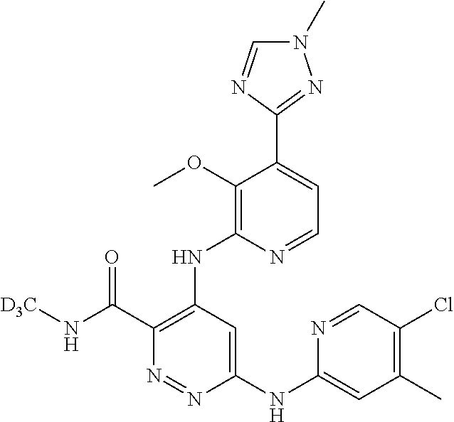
C1(NC2=CC(C)=C(Cl)C=N2)=CC(NC2=C(OC)C(C3=NN(C)C=N3)=CC=N2)=C(C(N[D3C])=O)N=N1
